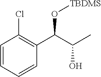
C1=CC(Cl)=C(C(C(C)O)O[TBDMS])C=C1
